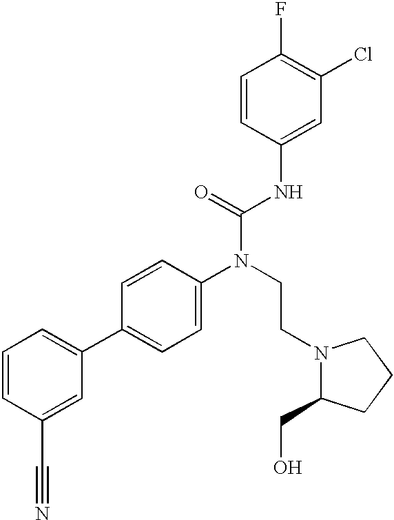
C1=CC(C#N)=CC(C2=CC=C(N(CCN3C(CO)CCC3)C(=O)NC3=CC(Cl)=C(F)C=C3)C=C2)=C1
